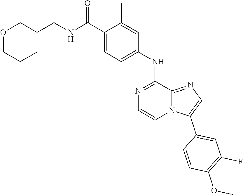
C1=C(C)C(C(NCC2COCCC2)=O)=CC=C1NC1=NC=CN2C1=NC=C2C1=CC(F)=C(OC)C=C1
